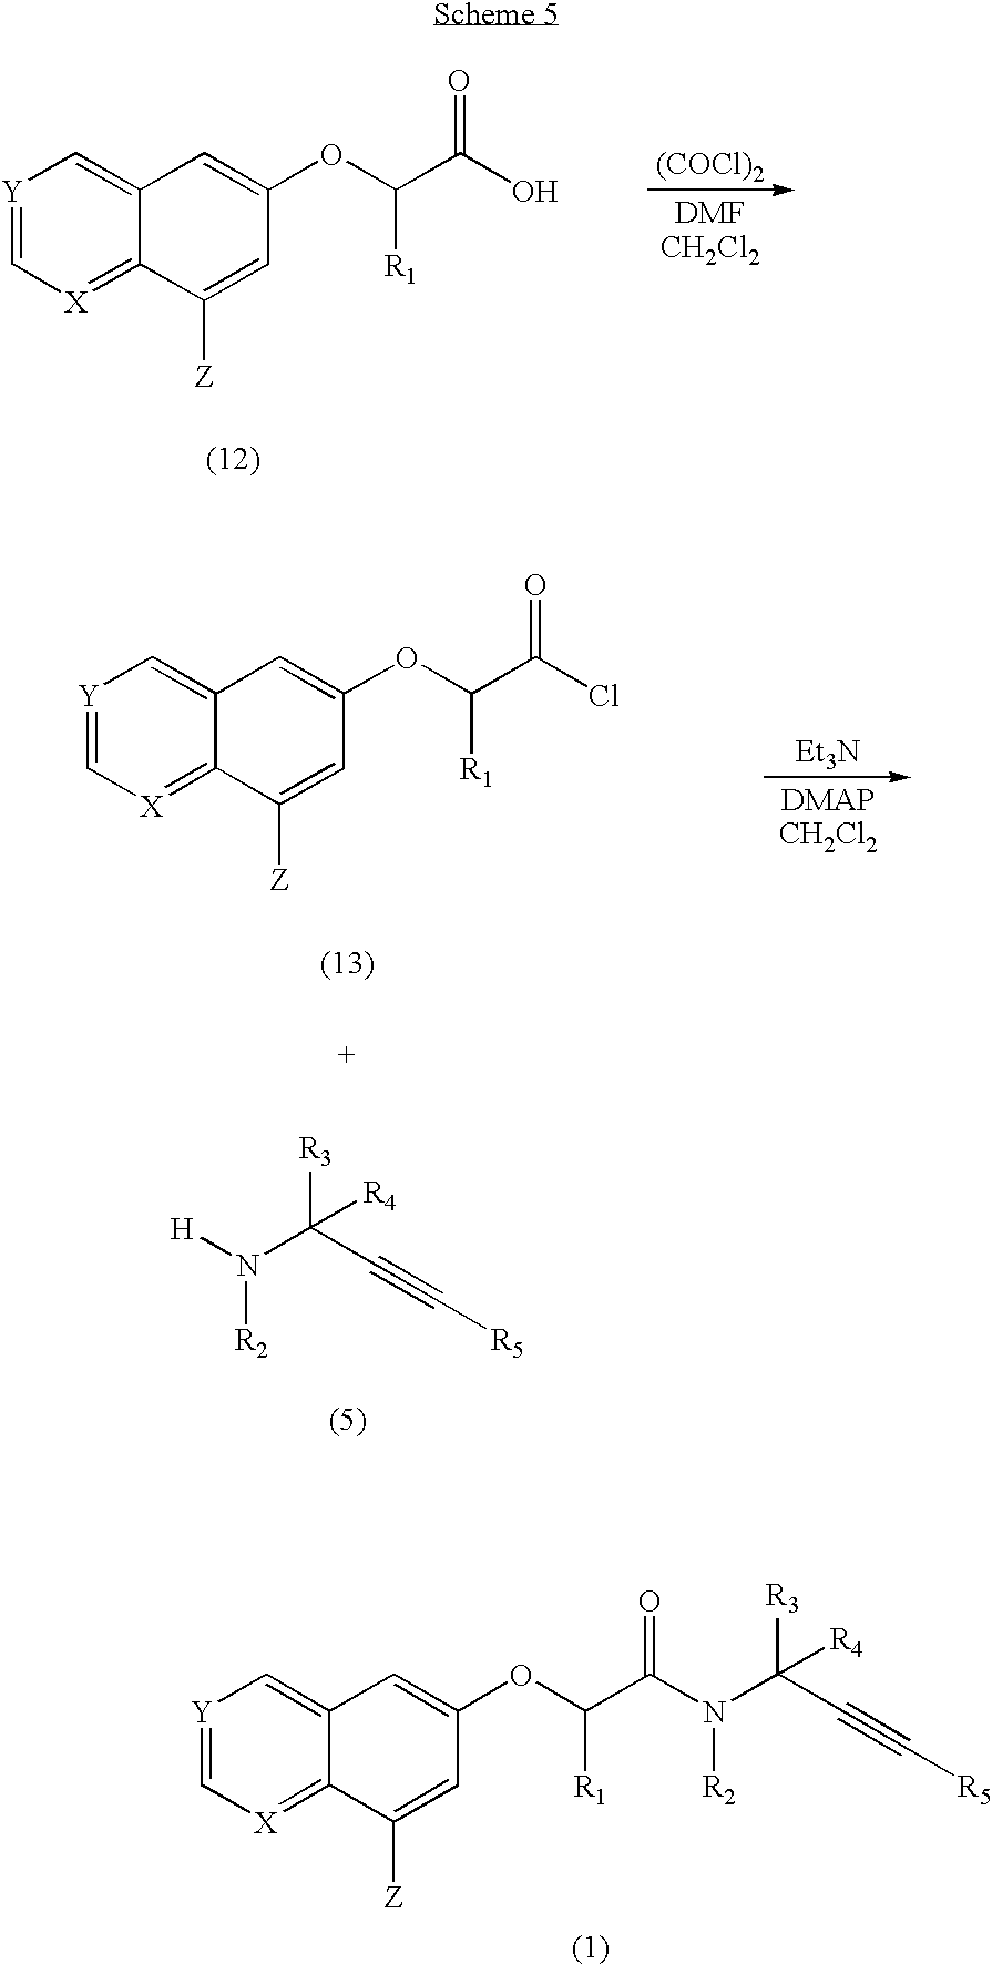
[Y]1=C[X]=C2C(=C1)C=C(OC(C(O)=O)[R1])C=C2[Z].[(COCl)2].[Y]1=C[X]=C2C(=C1)C=C(OC(C(Cl)=O)[R1])C=C2[Z].N(C(C#C[R5])([R3])[R4])([H])[R2].[Et3N].[Y]1=C[X]=C2C(=C1)C=C(OC(C(=O)N(C(C#C[R5])([R3])[R4])[R2])[R1])C=C2[Z]
